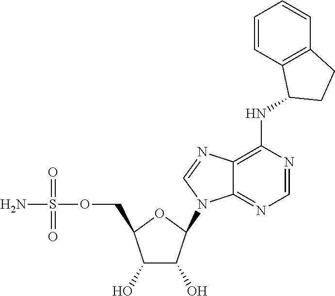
C1(O)C(O)C(N2C3=NC=NC(NC4C5=C(C=CC=C5)CC4)=C3N=C2)OC1COS(N)(=O)=O
